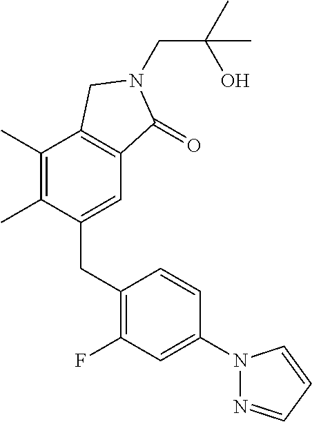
C(N1C(=O)C2=C(C(C)=C(C)C(CC3=C(F)C=C(N4N=CC=C4)C=C3)=C2)C1)C(O)(C)C
